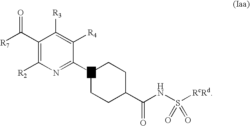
C1(C([R7])=O)=C([R2])N=C(N2CCC(C(NS([RcRd])(=O)=O)=O)CC2)C([R4])=C1[R3]
